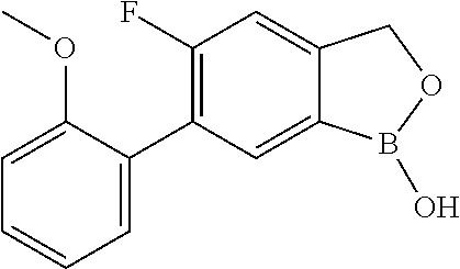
C1=C(OC)C(C2=C(F)C=C3C(=C2)B(O)OC3)=CC=C1
